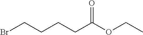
C(CCC(OCC)=O)CBr
